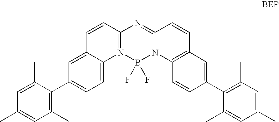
C1=C2C(=CC(C3=C(C)C=C(C)C=C3C)=C1)C=CC1=N2B(F)(F)N2C(=N1)C=CC1=C2C=CC(C2=C(C)C=C(C)C=C2C)=C1
